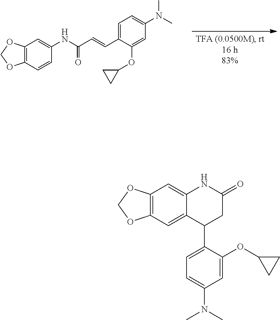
C12=C(C=CC(NC(C=CC3=CC=C(N(C)C)C=C3OC3CC3)=O)=C1)OCO2.C1=C(N(C)C)C=C(OC2CC2)C(C2CC(=O)NC3=CC4=C(C=C23)OCO4)=C1
